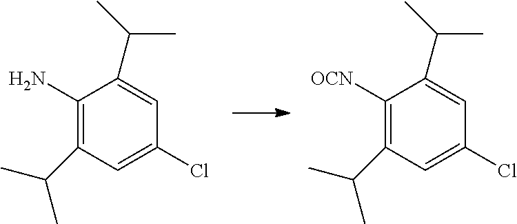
C1(N)=C(C(C)C)C=C(Cl)C=C1C(C)C.C1([OCN])=C(C(C)C)C=C(Cl)C=C1C(C)C
